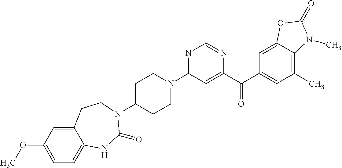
C1C(N2C(=O)NC3=CC=C(OC)C=C3CC2)CCN(C2=NC=NC(C(C3=CC(C)=C4C(=C3)OC(=O)N4C)=O)=C2)C1
